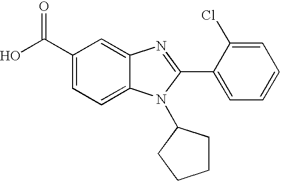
C1(C(O)=O)=CC=C2C(=C1)N=C(C1=CC=CC=C1Cl)N2C1CCCC1
